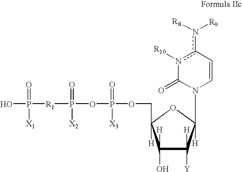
C1([H])(O)C([H])([Y])C(N2C=Cc(n([R9])[R8])n([R10])C2=O)([H])OC1([H])COP(OP([R1]P(O)(=O)[X1])(=O)[X2])(=O)[X3]
